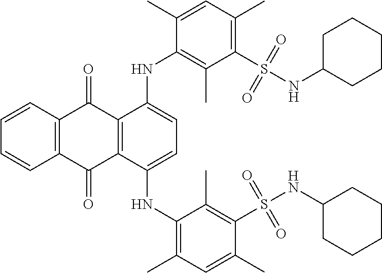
C12=C(C(NC3=C(C)C=C(C)C(S(=O)(=O)NC4CCCCC4)=C3C)=CC=C1NC1=C(C)C(S(NC3CCCCC3)(=O)=O)=C(C)C=C1C)C(=O)C1=C(C2=O)C=CC=C1
